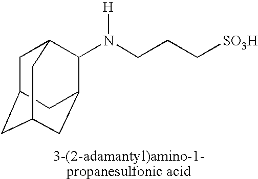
C1C2CC3CC(C2)C(N(CCC[SO3H])[H])C1C3
